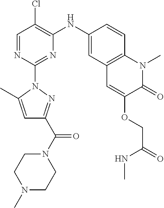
C1=NC(N2C(C)=CC(C(N3CCN(C)CC3)=O)=N2)=NC(NC2=CC3=C(C=C2)N(C)C(=O)C(OCC(=O)NC)=C3)=C1Cl
